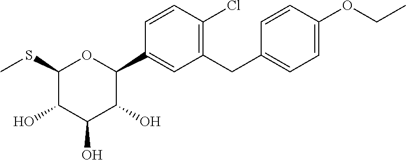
C1=CC(C2OC(SC)C(O)C(O)C2O)=CC(CC2=CC=C(OCC)C=C2)=C1Cl
